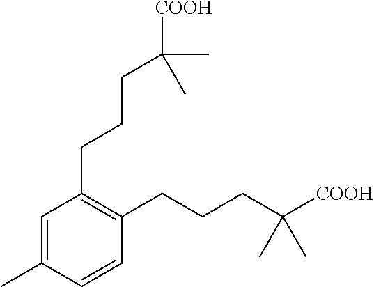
C1=C(C)C=CC(CCCC([COOH])(C)C)=C1CCCC(C)(C)[COOH]
